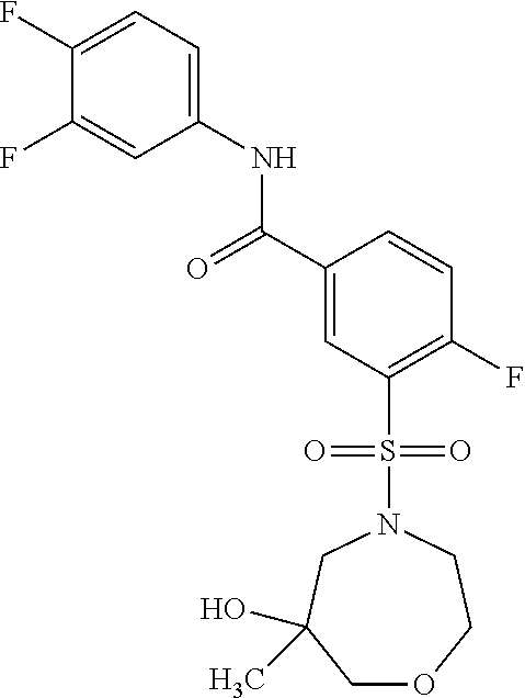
C1(F)=CC=C(NC(C2=CC(S(=O)(=O)N3CC(O)(C)COCC3)=C(F)C=C2)=O)C=C1F
